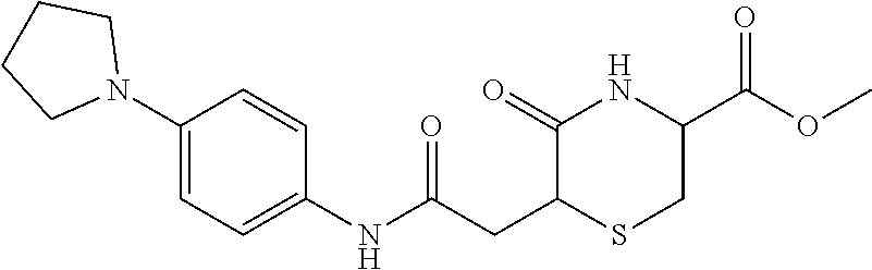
C1=CC(NC(CC2SCC(C(OC)=O)NC2=O)=O)=CC=C1N1CCCC1
